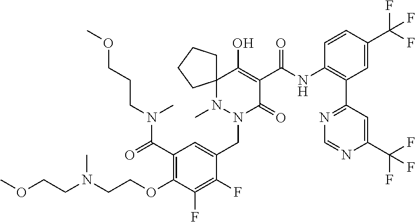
C1(C(N(CCCOC)C)=O)=C(OCCN(CCOC)C)C(F)=C(F)C(CN2C(=O)C(C(NC3=C(C4=NC=NC(C(F)(F)F)=C4)C=C(C(F)(F)F)C=C3)=O)=C(O)C3(N2C)CCCC3)=C1
